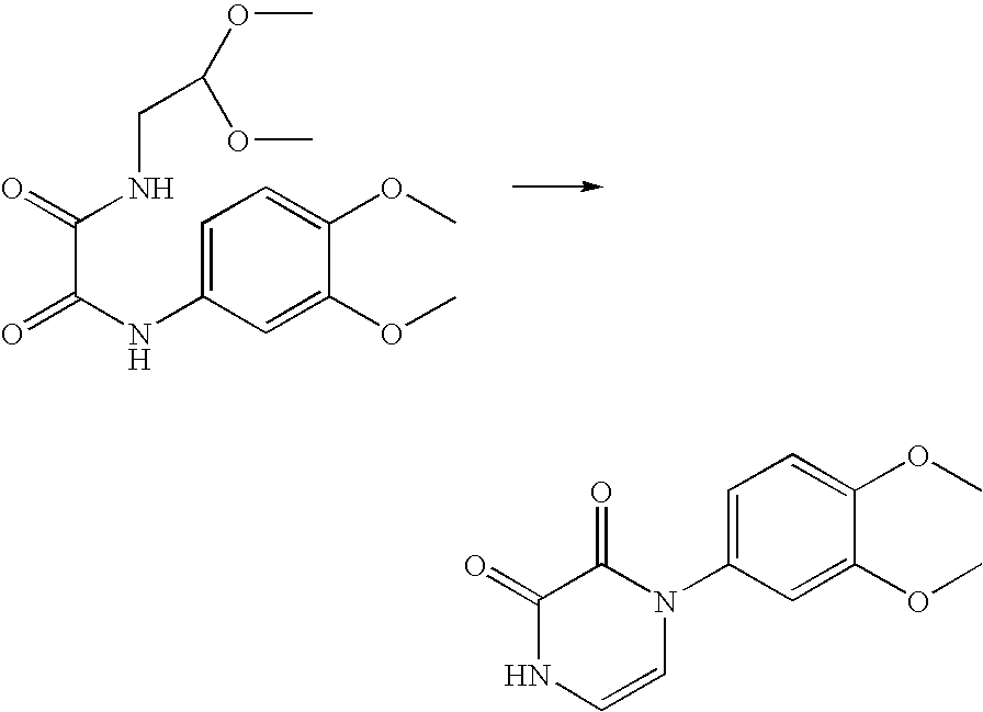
C1=C(NC(=O)C(=O)NCC(OC)OC)C=C(OC)C(OC)=C1.C1=C(N2C(=O)C(=O)NC=C2)C=C(OC)C(OC)=C1
